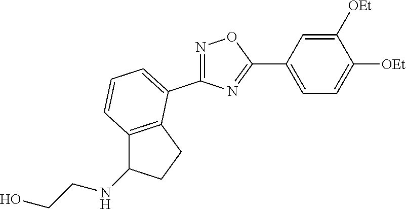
C1([OEt])=CC(C2=NC(C3=CC=CC4=C3CCC4NCCO)=NO2)=CC=C1[OEt]
